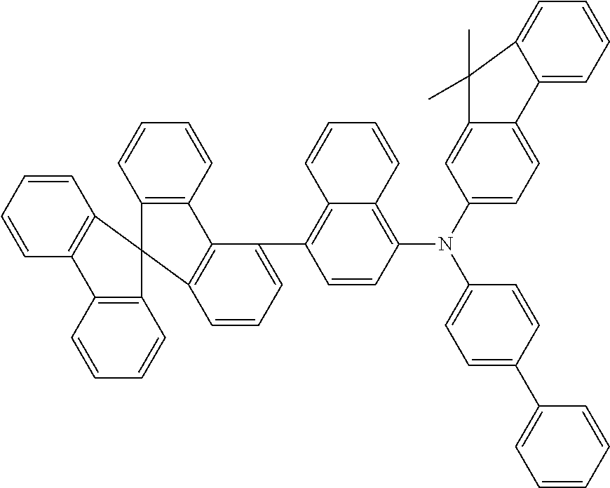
C1=CC=CC2=C1C1(C3=C2C=CC=C3)C2=C(C=CC=C2)C2=C1C=CC=C2C1=C2C(=C(N(C3=CC=C4C(=C3)C(C)(C)C3=CC=CC=C43)C3=CC=C(C4=CC=CC=C4)C=C3)C=C1)C=CC=C2
